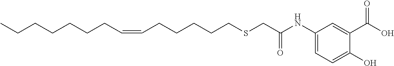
CCCCCCCC=CCCCCCSCC(NC1=CC=C(O)C(C(O)=O)=C1)=O
